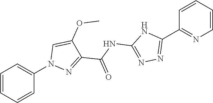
C1=CC=CC(N2N=C(C(=O)NC3=NN=C(C4=NC=CC=C4)N3)C(OC)=C2)=C1
